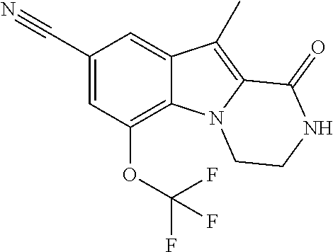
C1(C#N)=CC(OC(F)(F)F)=C2C(=C1)C(C)=C1N2CCNC1=O
